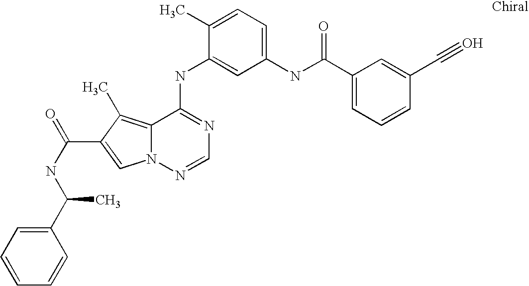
C1(C)=CC=C(NC(C2=CC=CC(C#O)=C2)=O)C=C1NC1=NC=NN2C1=C(C)C(C(NC(C1=CC=CC=C1)C)=O)=C2
